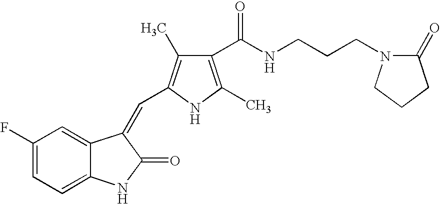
C1(F)=CC=C2C(=C1)C(=CC1=C(C)C(C(NCCCN3C(=O)CCC3)=O)=C(C)N1)C(=O)N2
